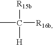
CC([R16b])([R15b])[H]
